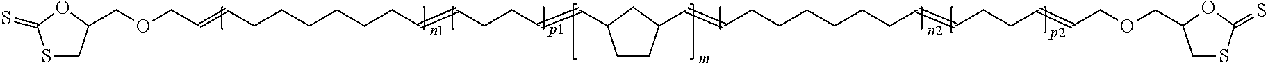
C(OCC=CCCCCCCC=CCCC=CC1CCC(C=CCCCCCCC=CCCC=CCOCC2CSC(=S)O2)C1)C1CSC(=S)O1
